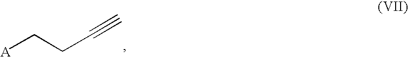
[A]CCC#C
